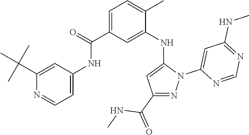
C1(C(C)(C)C)=CC(NC(C2=CC=C(C)C(NC3=CC(C(=O)NC)=NN3C3=CC(NC)=NC=N3)=C2)=O)=CC=N1
